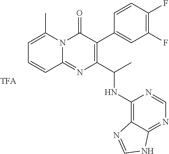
C1=C(C)N2C(=NC(C(C)NC3=C4C(=NC=N3)NC=N4)=C(C3=CC(F)=C(F)C=C3)C2=O)C=C1
